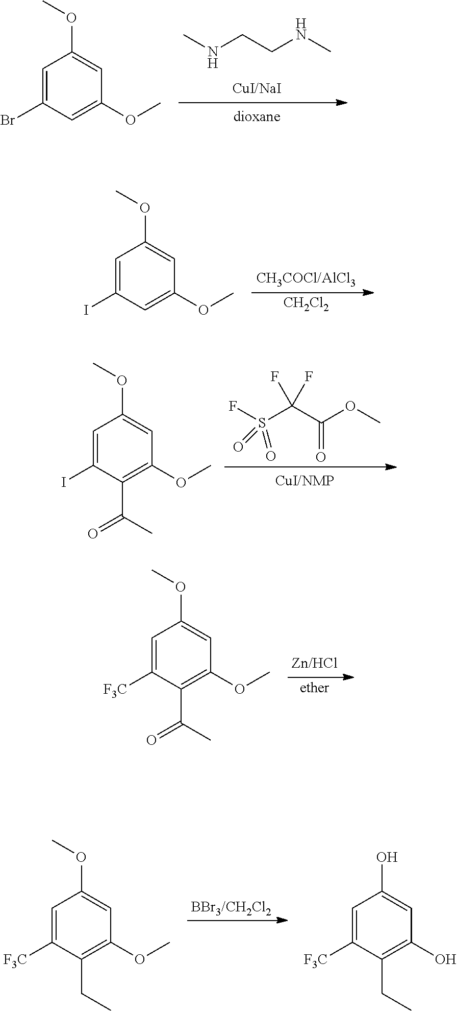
N(CCNC)C.C1=C(Br)C=C(OC)C=C1OC.C1=C(I)C=C(OC)C=C1OC.[CH2Cl2].C1=C(I)C(C(=O)C)=C(OC)C=C1OC.C(=O)(C(S(F)(=O)=O)(F)F)OC.C1=C([F3C])C(C(C)=O)=C(OC)C=C1OC.[ether].C1=C([F3C])C(CC)=C(OC)C=C1OC.C1=C([F3C])C(CC)=C(O)C=C1O
